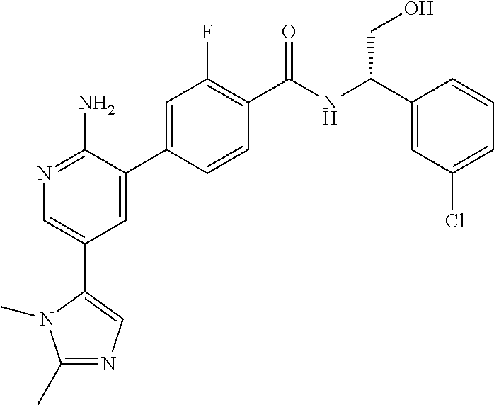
N1=C(N)C(C2=CC(F)=C(C(NC(C3=CC(Cl)=CC=C3)CO)=O)C=C2)=CC(C2=CN=C(C)N2C)=C1
